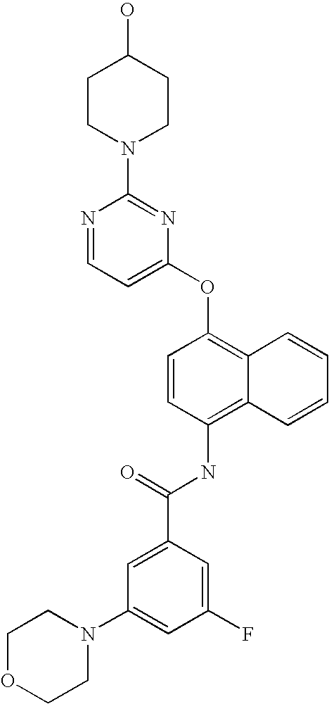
C1(OC2=C3C(=C(NC(C4=CC(N5CCOCC5)=CC(F)=C4)=O)C=C2)C=CC=C3)=CC=NC(N2CCC(O)CC2)=N1
